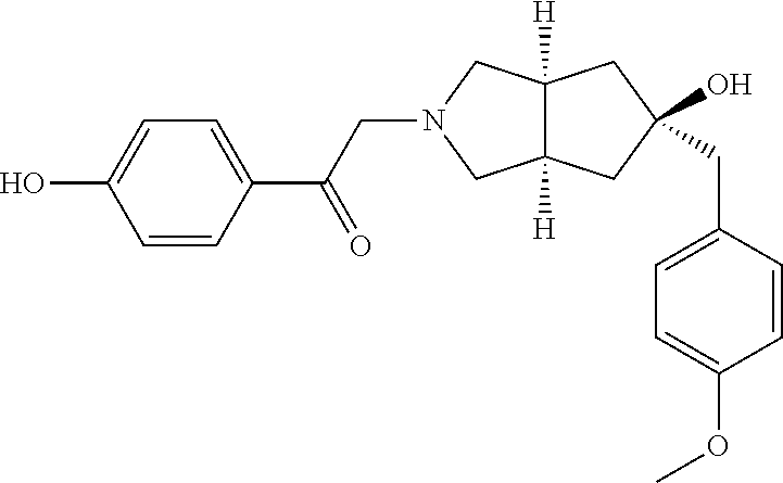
C1=CC(C(CN2CC3([H])C([H])(C2)CC(O)(CC2=CC=C(OC)C=C2)C3)=O)=CC=C1O
